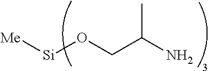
[Me][Si]OCC(N)C
